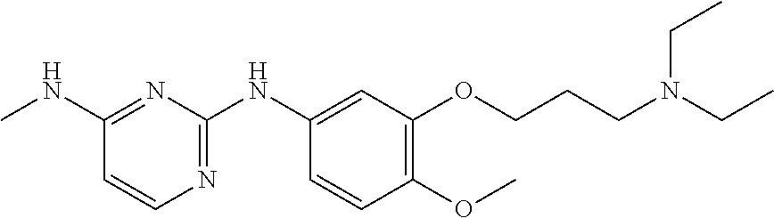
C1(NC)=NC(NC2=CC(OCCCN(CC)CC)=C(OC)C=C2)=NC=C1
